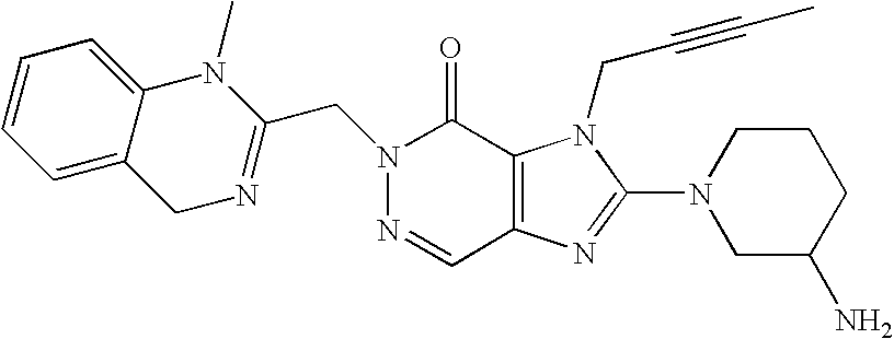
N1=CC2=C(C(=O)N1CC1=NCC3=CC=CC=C3N1C)N(CC#CC)C(N1CC(N)CCC1)=N2
